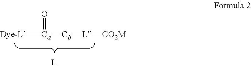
[Dye-L][Ca]([Cb][L][CO2M])=O
